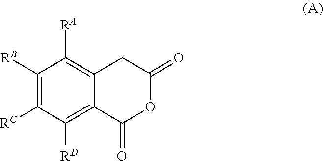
C1([RB])=C([RC])C([RD])=C2C(=C1[RA])CC(=O)OC2=O
